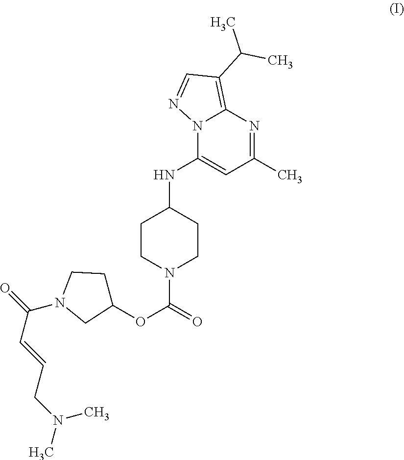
C1CN(C(OC2CCN(C(=O)C=CCN(C)C)C2)=O)CCC1NC1=CC(C)=NC2=C(C(C)C)C=NN12
